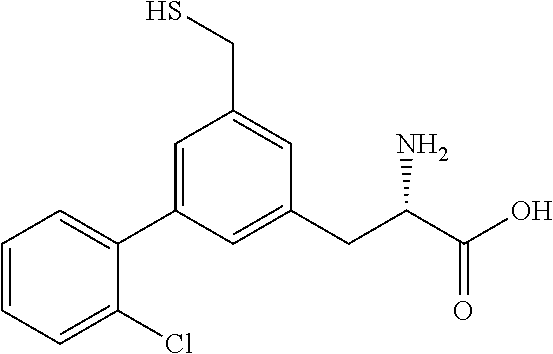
C1=CC=C(Cl)C(C2=CC(CS)=CC(CC(C(O)=O)N)=C2)=C1
